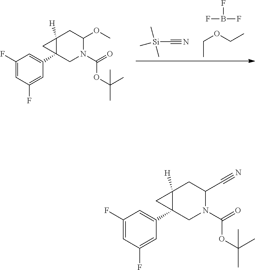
FB(F)F.CCOCC.C[Si](C)(C)C#N.C1(F)=CC(F)=CC(C23C([H])(C2)CC(OC)N(C(OC(C)(C)C)=O)C3)=C1.C1(F)=CC(F)=CC(C23C([H])(C2)CC(C#N)N(C(OC(C)(C)C)=O)C3)=C1
